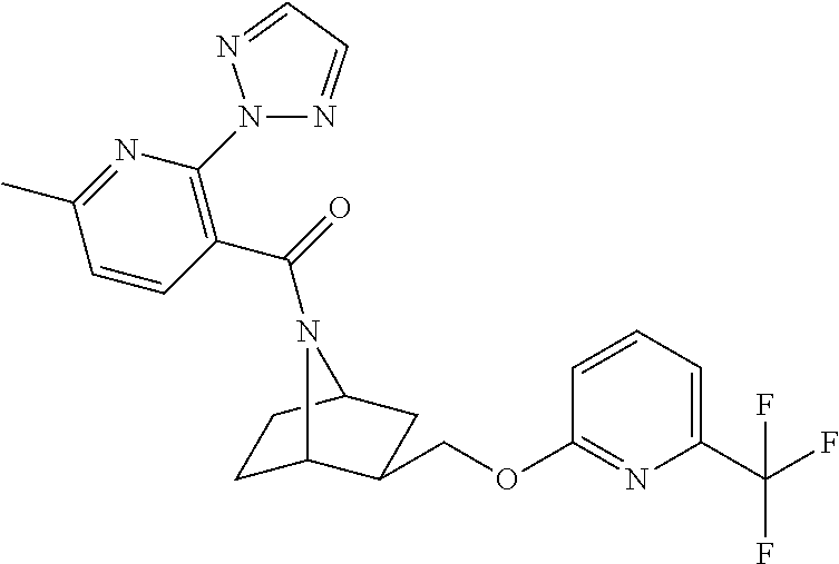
C1C2C(COC3=NC(C(F)(F)F)=CC=C3)CC(C1)N2C(=O)C1=C(N2N=CC=N2)N=C(C)C=C1
